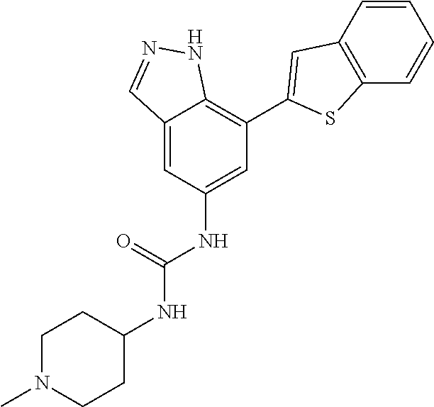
C12=CC(NC(=O)NC3CCN(C)CC3)=CC(C3=CC4=C(S3)C=CC=C4)=C1NN=C2
